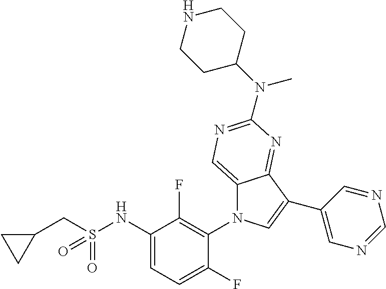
C12=CN=C(N(C3CCNCC3)C)N=C1C(C1=CN=CN=C1)=CN2C1=C(F)C(NS(CC2CC2)(=O)=O)=CC=C1F
